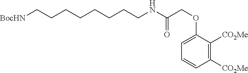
[BocHN]CCCCCCCCNC(COC1=CC=CC([CO2Me])=C1[CO2Me])=O
